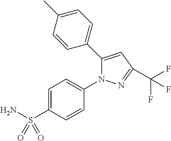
C1=C(S(N)(=O)=O)C=CC(N2C(C3=CC=C(C)C=C3)=CC(C(F)(F)F)=N2)=C1
